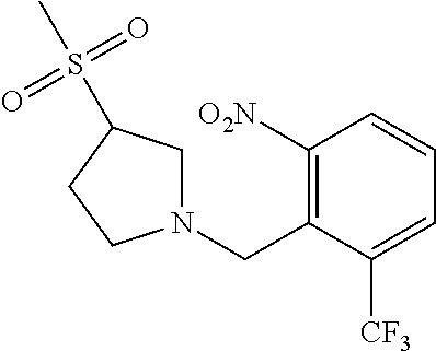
C1([O2N])=C(CN2CC(S(C)(=O)=O)CC2)C([CF3])=CC=C1
